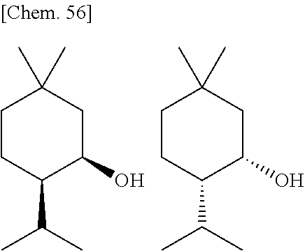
C1CC(C(C)C)C(O)CC1(C)C.C1CC(C(C)C)C(O)CC1(C)C
